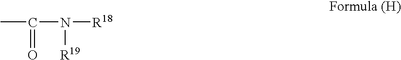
CC(N([R18])[R19])=O
